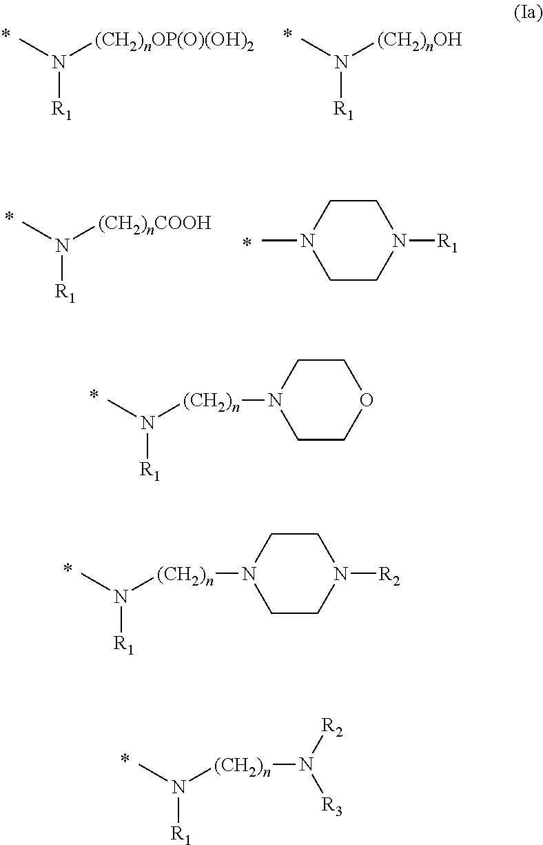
CN([(CH2)nOP(O)(OH)2])[R1].CN([(CH2)nOH])[R1].CN([(CH2)nCOOH])[R1].CN1CCN([R1])CC1.CN([(CH2)n]N1CCOCC1)[R1].CN([(CH2)n]N1CCN([R2])CC1)[R1].CN([(CH2)n]N([R2])[R3])[R1]
